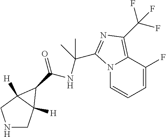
N1CC2([H])C([H])(C1)C2C(=O)NC(C)(C)C1=NC(C(F)(F)F)=C2C(F)=CC=CN21
